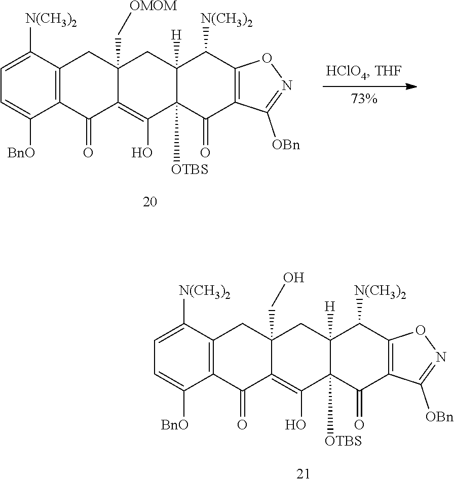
C12=C(O)C3([OTBS])C([H])(CC1(CO)CC1=C(C2=O)C([BnO])=CC=C1[N(CH3)2])C([N(CH3)2])C1=C(C3=O)C([OBn])=NO1.C12=C(O)C3([OTBS])C([H])(CC1(C[OMOM])CC1=C(C2=O)C([BnO])=CC=C1[N(CH3)2])C([N(CH3)2])C1=C(C3=O)C([OBn])=NO1
